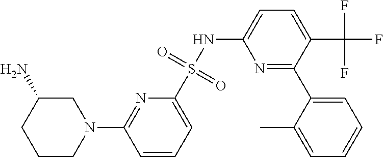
C1=CC=C(S(NC2=CC=C(C(F)(F)F)C(C3=CC=CC=C3C)=N2)(=O)=O)N=C1N1CC(N)CCC1
